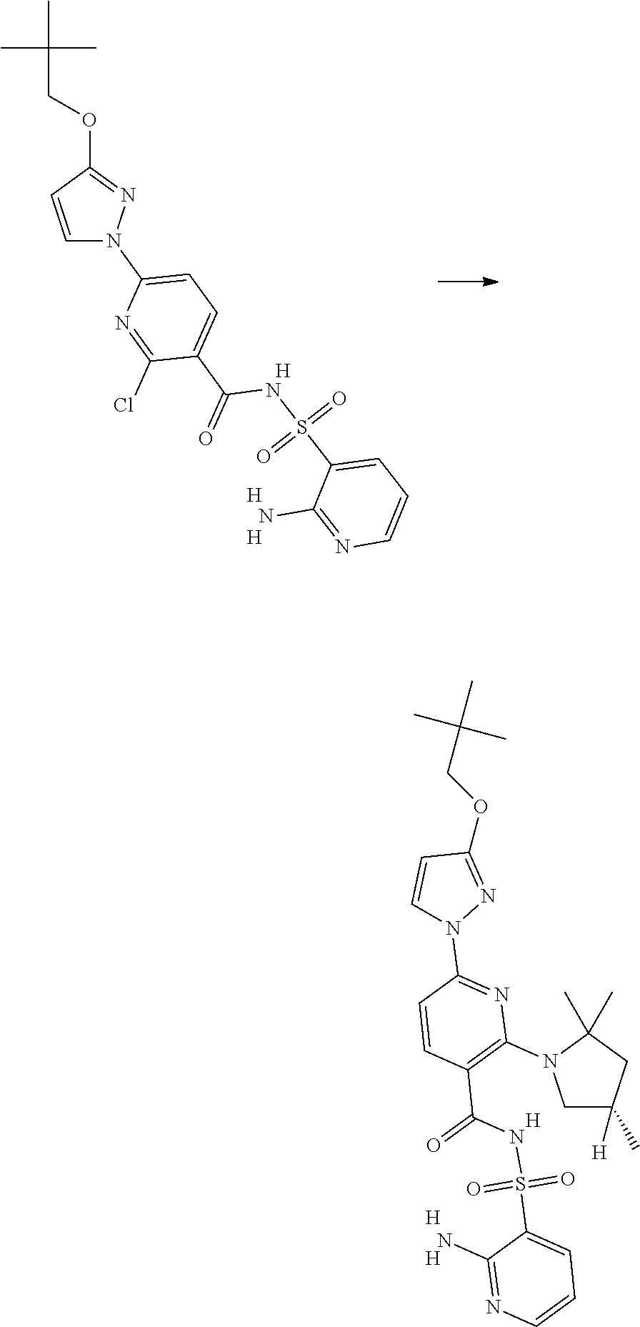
O=S(C1=CC=CN=C1N)(=O)NC(C1=C(N2CC(C)([H])CC2(C)C)N=C(N2N=C(OCC(C)(C)C)C=C2)C=C1)=O.[H].[H].[H].C1=CC(OCC(C)(C)C)=NN1C1=CC=C(C(=O)NS(C2=CC=CN=C2N)(=O)=O)C(Cl)=N1.[H].[H].[H]
